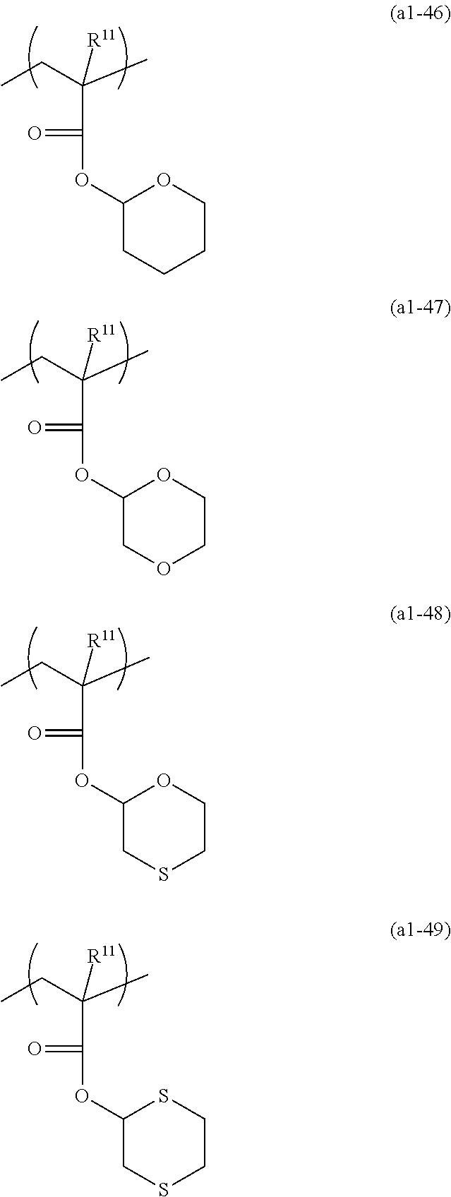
CCC(C)([R11])C(=O)OC1CCCCO1.CCC(C)([R11])C(=O)OC1COCCO1.CCC(C)([R11])C(=O)OC1CSCCO1.CCC(C)([R11])C(=O)OC1CSCCS1
